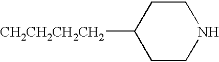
C1CNCCC1[CH2CH2CH2CH2]
